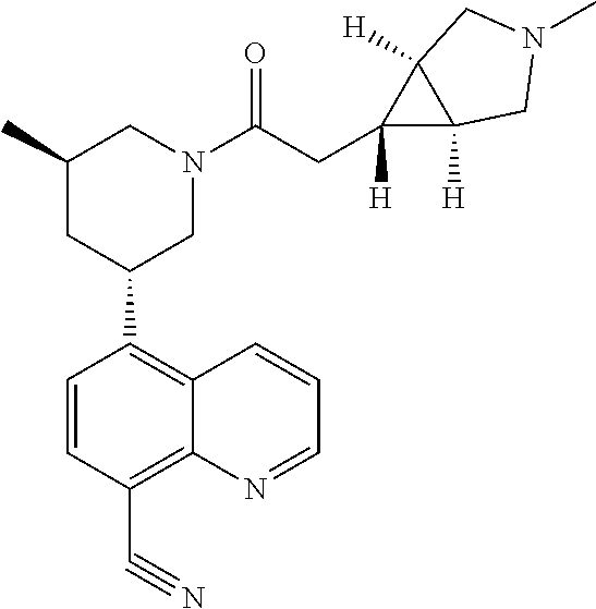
C1=CC(C#N)=C2C(=C1C1CN(C(CC3([H])C4([H])C3([H])CN(C)C4)=O)CC(C)C1)C=CC=N2
